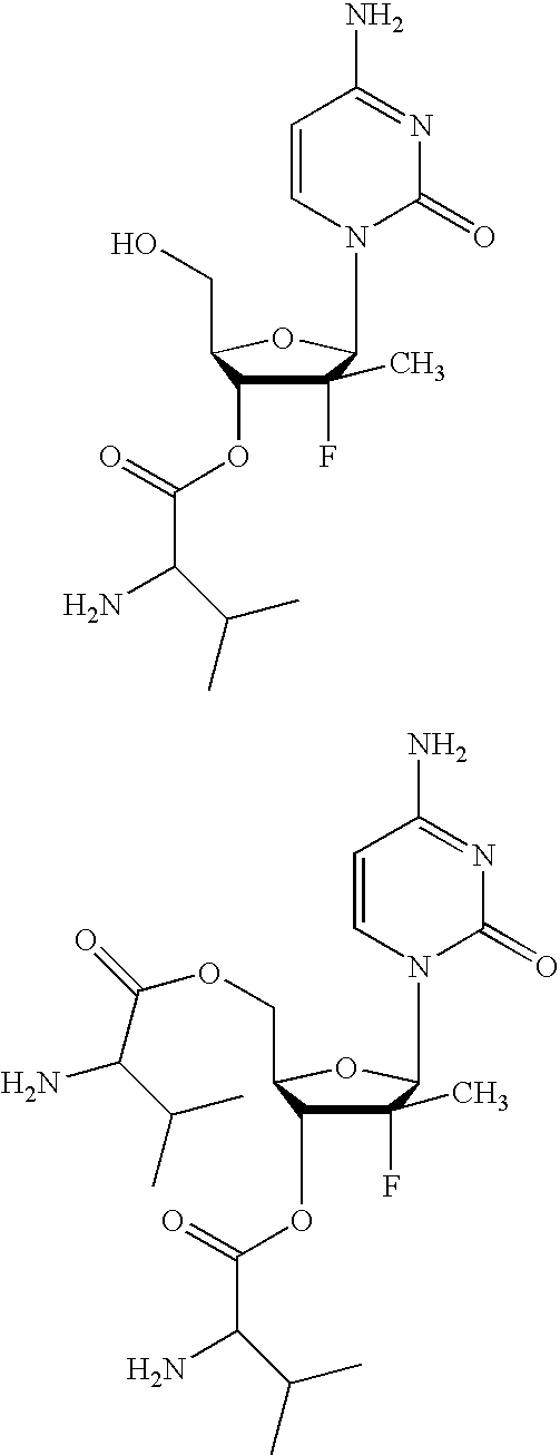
C1(F)(C)C(OC(=O)C(N)C(C)C)C(CO)OC1N1C(=O)N=C(N)C=C1.C1(F)(C)C(OC(=O)C(N)C(C)C)C(COC(C(C(C)C)N)=O)OC1N1C(=O)N=C(N)C=C1
